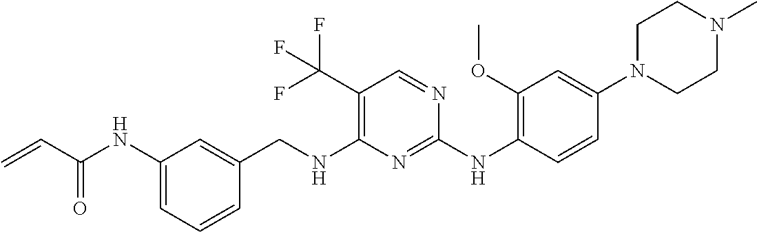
C1=C(NC(=O)C=C)C=C(CNC2=C(C(F)(F)F)C=NC(NC3=C(OC)C=C(N4CCN(C)CC4)C=C3)=N2)C=C1
